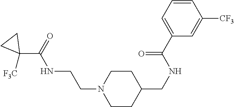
C1(C(=O)NCCN2CCC(CNC(C3=CC=CC([CF3])=C3)=O)CC2)([F3C])CC1
